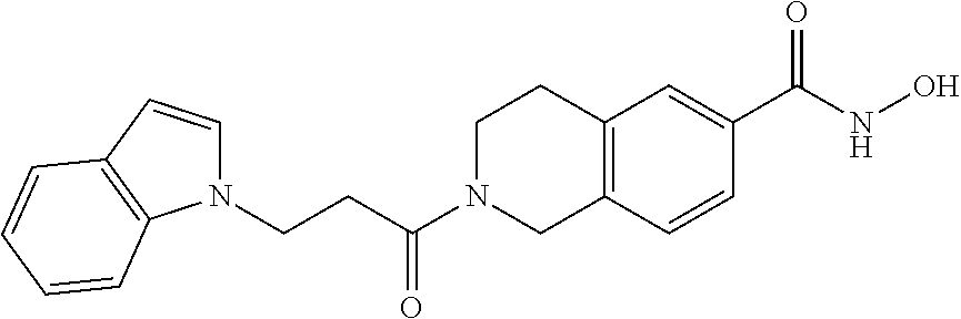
N1(CCC(N2CC3=C(CC2)C=C(C(NO)=O)C=C3)=O)C=CC2=C1C=CC=C2
